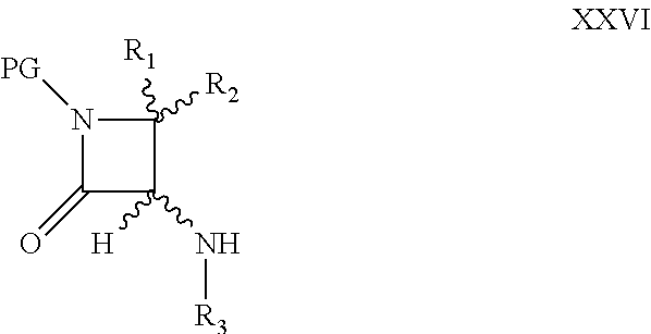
C1(N[R3])([H])C([R1])([R2])N([PG])C1=O
